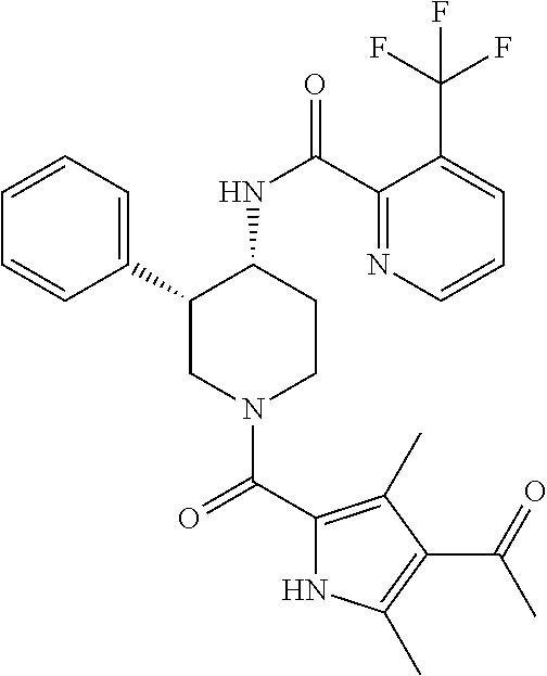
C1=CC=C(C2CN(C(C3=C(C)C(C(=O)C)=C(C)N3)=O)CCC2NC(=O)C2=NC=CC=C2C(F)(F)F)C=C1
